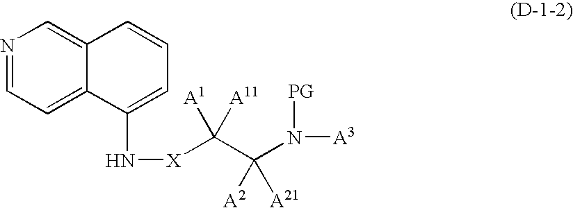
N([X]C(C(N([A3])[PG])([A2])[A21])([A1])[A11])C1=CC=CC2=CN=CC=C12
